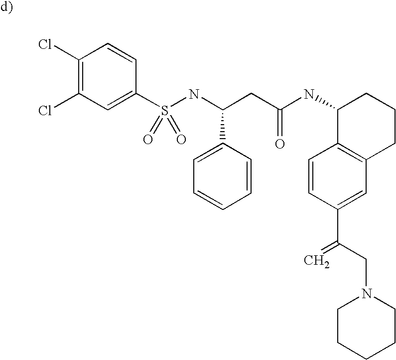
N1(CC(C2=CC3=C(C=C2)C(NC(CC(NS(C2=CC(Cl)=C(Cl)C=C2)(=O)=O)C2=CC=CC=C2)=O)CCC3)=C)CCCCC1
